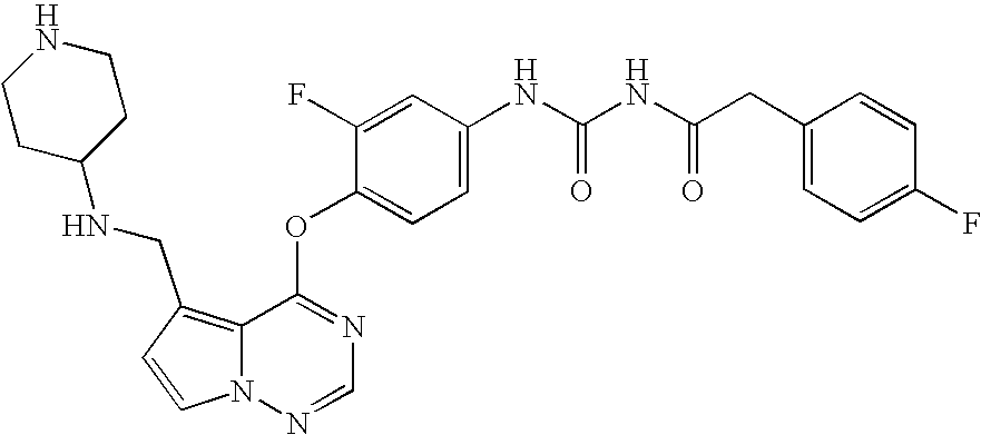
C1=CN2C(=C1CNC1CCNCC1)C(OC1=CC=C(NC(NC(CC3=CC=C(F)C=C3)=O)=O)C=C1F)=NC=N2
